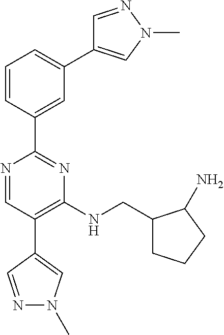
C1=NN(C)C=C1C1=CC=CC(C2=NC(NCC3CCCC3N)=C(C3=CN(C)N=C3)C=N2)=C1
